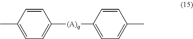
C1=C(C)C=CC([(A)q]C2=CC=C(C)C=C2)=C1
